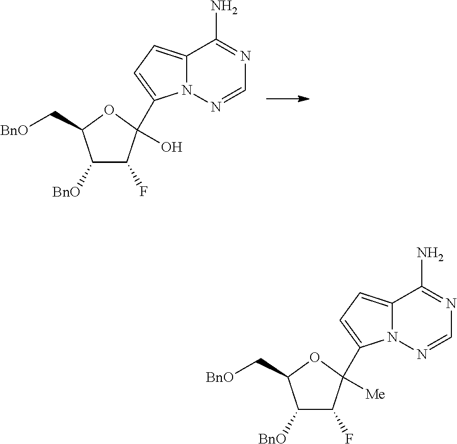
C1([BnO])C(F)C(O)(C2=CC=C3N2N=CN=C3N)OC1C[BnO].C1([BnO])C(F)C([Me])(C2=CC=C3N2N=CN=C3N)OC1C[BnO]
